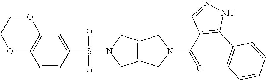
C12=C(CN(S(C3=CC4=C(C=C3)OCCO4)(=O)=O)C1)CN(C(C1=C(C3=CC=CC=C3)NN=C1)=O)C2
